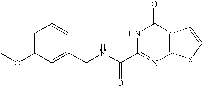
C1(CNC(C2=NC3=C(C(=O)N2)C=C(C)S3)=O)=CC(OC)=CC=C1
